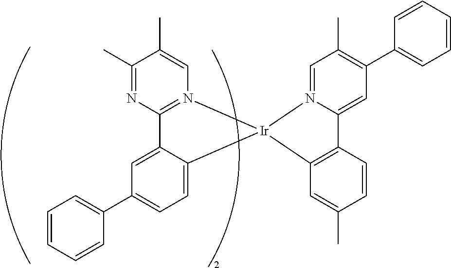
C12=N(C=C(C)C(C)=N1)[Ir]1(C3=CC=C(C4=CC=CC=C4)C=C23)C2=C(C3=CC(C4=CC=CC=C4)=C(C)C=N31)C=CC(C)=C2
